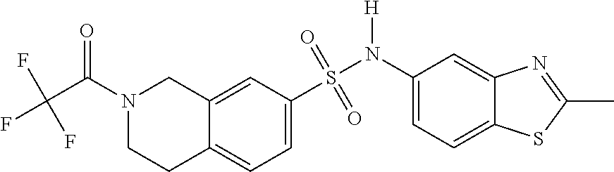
N1(C(C(F)(F)F)=O)CCC2=CC=C(S(=O)(=O)N(C3=CC=C4C(=C3)N=C(C)S4)[H])C=C2C1
